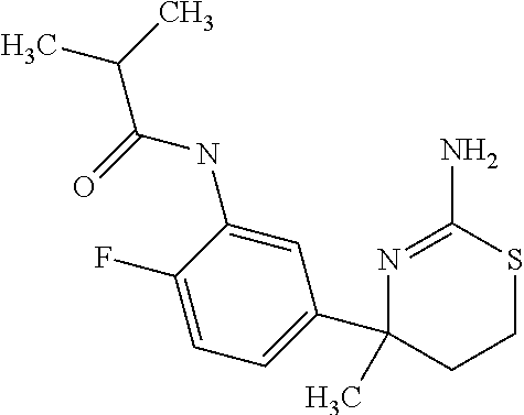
N(C1=CC(C2(C)CCSC(N)=N2)=CC=C1F)C(=O)C(C)C
